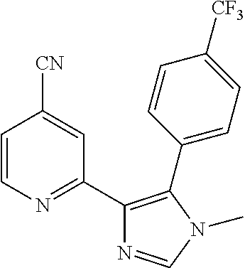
C1=CN=C(C2=C(C3=CC=C([CF3])C=C3)N(C)C=N2)C=C1[CN]
